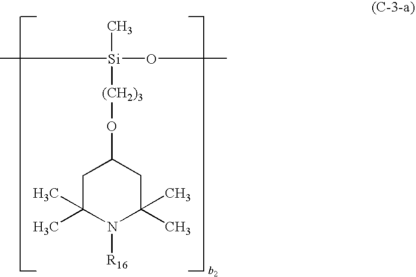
C[Si]([(CH2)3]OC1CC(C)(C)N([R16])C(C)(C)C1)(OC)C
